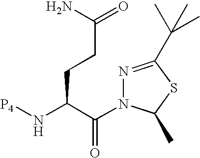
N1=C(C(C)(C)C)SC(C)N1C(C(N[P4])CCC(=O)N)=O
